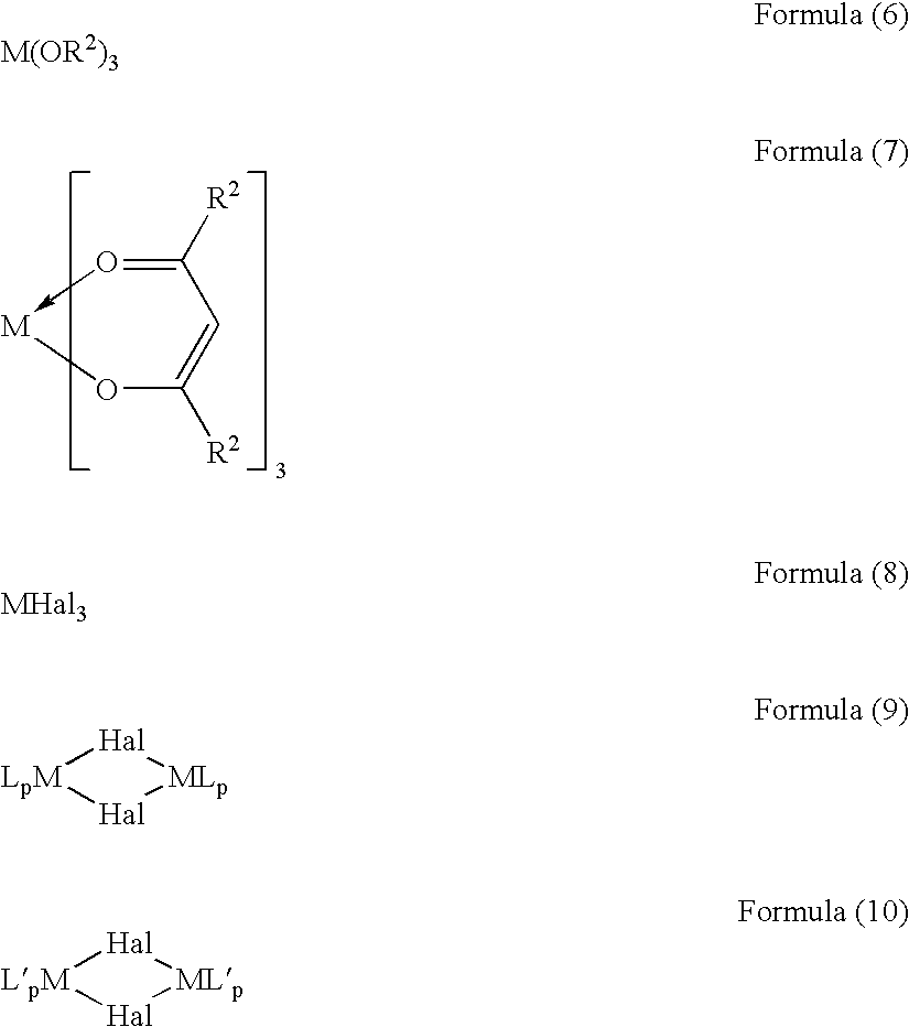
C1([R2])=O->[M]OC([R2])=C1.[LpM]1[Hal][MLp][Hal]1.[LpM]1[Hal][MLp][Hal]1
